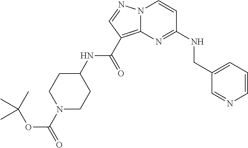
C1=CC=C(CNC2=NC3=C(C(NC4CCN(C(OC(C)(C)C)=O)CC4)=O)C=NN3C=C2)C=N1
